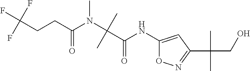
C(C(NC1=CC(C(CO)(C)C)=NO1)=O)(N(C(CCC(F)(F)F)=O)C)(C)C
